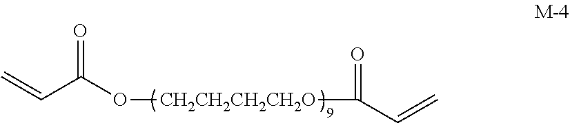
C=CC(O[CH2CH2CH2CH2O]C(=O)C=C)=O
